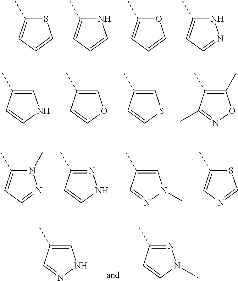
S1C(C)=CC=C1.N1C(C)=CC=C1.O1C(C)=CC=C1.N1C(C)=CC=N1.C1=C(C)C=CN1.C1=C(C)C=CO1.C1=C(C)C=CS1.C1(C)=C(C)C(C)=NO1.N1(C)C(C)=CC=N1.N1=C(C)C=CN1.C1=C(C)C=NN1C.S1C(C)=CN=C1.N1=C(C)C=CN1C.C1=C(C)C=NN1
